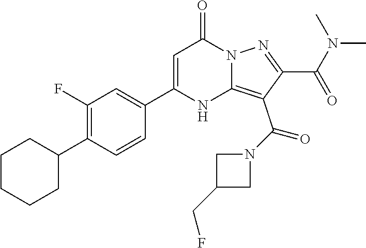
C1C(CF)CN1C(C1=C2NC(C3=CC(F)=C(C4CCCCC4)C=C3)=CC(=O)N2N=C1C(N(C)C)=O)=O
